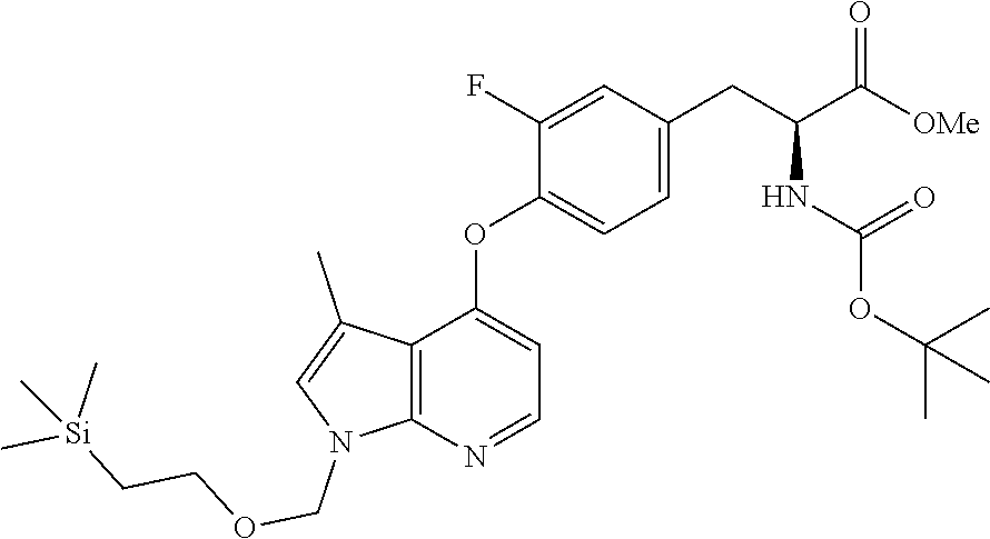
C12=C(N=CC=C1OC1=CC=C(CC(C([OMe])=O)NC(OC(C)(C)C)=O)C=C1F)N(COCC[Si](C)(C)C)C=C2C
